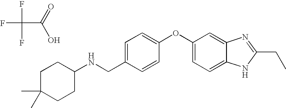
FC(F)(F)C(=O)O.C1C(C)(C)CCC(NCC2=CC=C(OC3=CC=C4C(=C3)N=C(CC)N4)C=C2)C1
